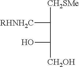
[CH2SMe]C([RHNH2C])C(O)[CH2OH]
